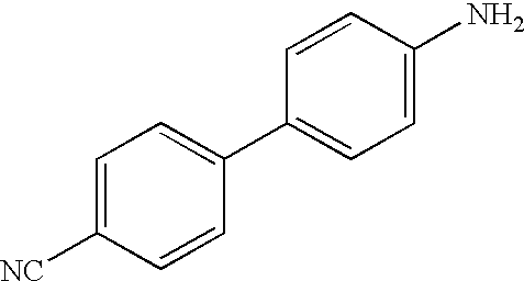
C1=C([NC])C=CC(C2=CC=C(N)C=C2)=C1
